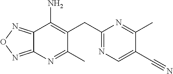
C12=NON=C1N=C(C)C(CC1=NC=C(C#N)C(C)=N1)=C2N
